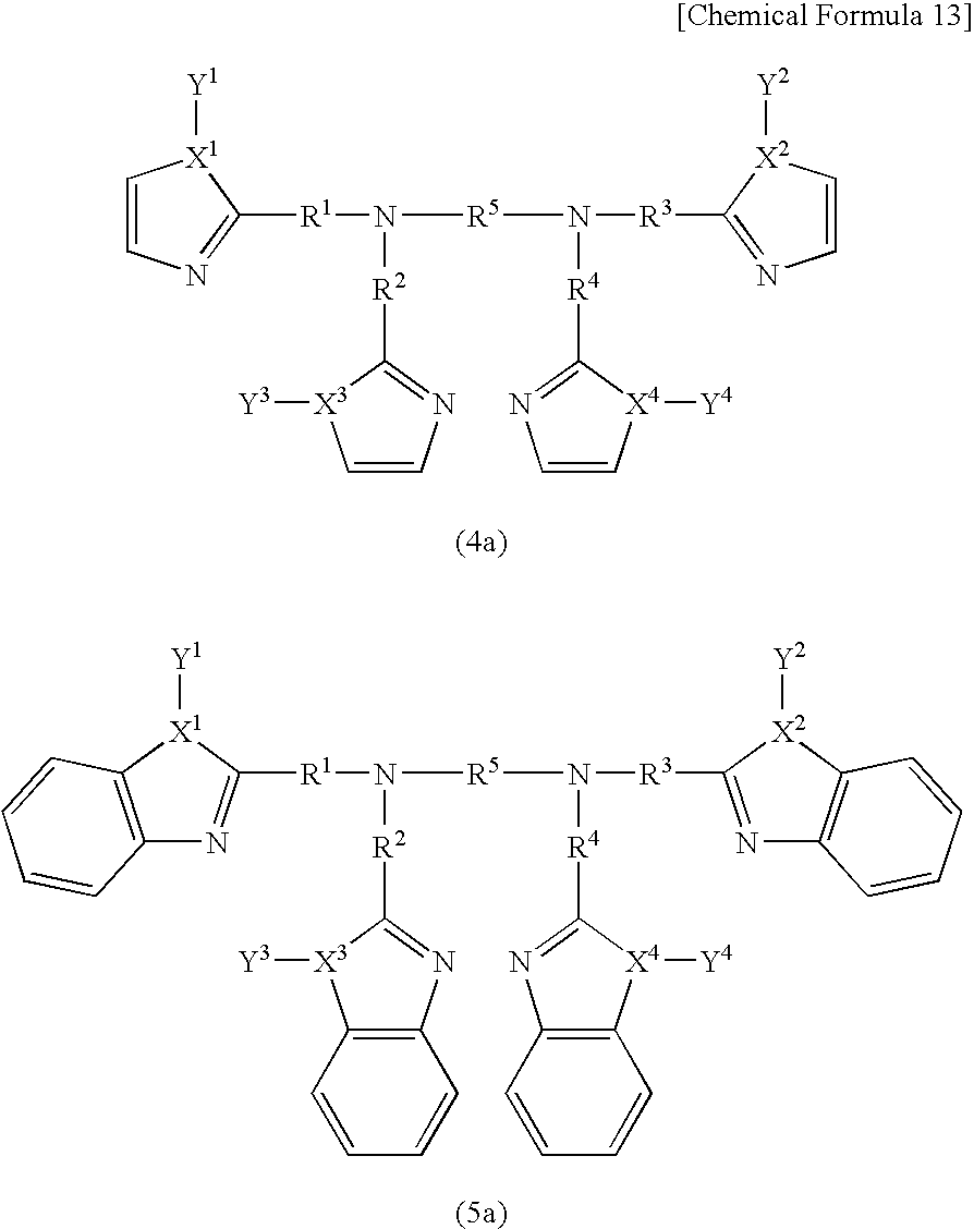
C1=CN=C([R1]N([R5]N([R3]C2=NC=C[X2]2[Y2])[R4]C2=NC=C[X4]2[Y4])[R2]C2=NC=C[X3]2[Y3])[X1]1[Y1].[R1](N([R5]N([R3]C1=NC2=C([X2]1[Y2])C=CC=C2)[R4]C1=NC2=C([X4]1[Y4])C=CC=C2)[R2]C1=NC2=C([X3]1[Y3])C=CC=C2)C1=NC2=C([X1]1[Y1])C=CC=C2
